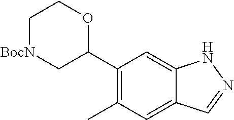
C1(C2C[BocN]CCO2)=C(C)C=C2C(=C1)NN=C2
